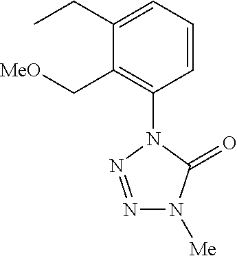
C1=CC=C(CC)C(C[MeO])=C1N1N=NN([Me])C1=O
